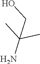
C(C(C)(C)N)O
